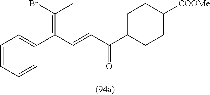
C1=CC=CC(C(C=CC(C2CCC([COOMe])CC2)=O)=C(Br)C)=C1
